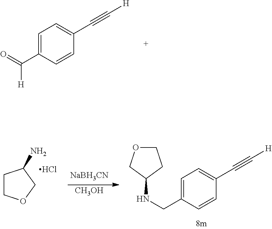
C1=C(C(=O)[H])C=CC(C#C[H])=C1.C1COCC1N.Cl.[NaBH3CN].[CH3OH].C1=C(CNC2CCOC2)C=CC(C#C[H])=C1
